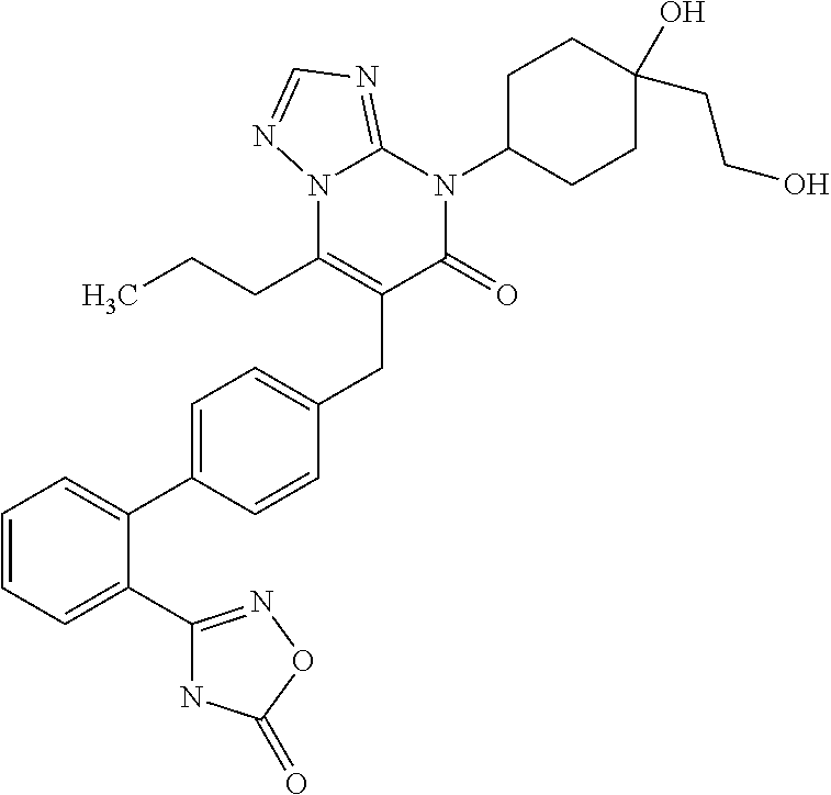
C1=CC=C(C2=NOC(=O)N2)C(C2=CC=C(CC3=C(CCC)N4C(=NC=N4)N(C4CCC(O)(CCO)CC4)C3=O)C=C2)=C1
